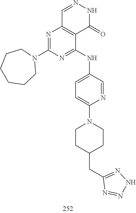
C1=NNC(=O)C2=C1N=C(N1CCCCCC1)N=C2NC1=CC=C(N2CCC(CC3=NNN=N3)CC2)N=C1
